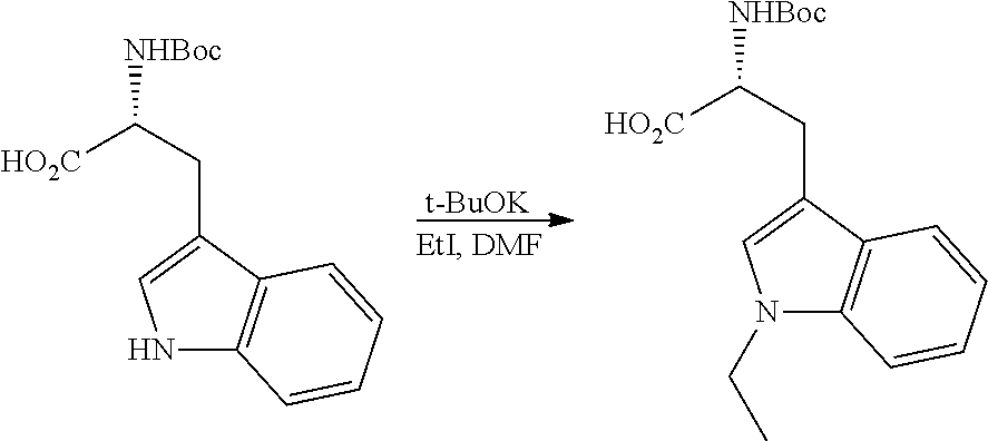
[t-BuOK].N1C2=C(C(CC([NHBoc])[HO2C])=C1)C=CC=C2.N1(CC)C2=C(C(CC([NHBoc])[HO2C])=C1)C=CC=C2
